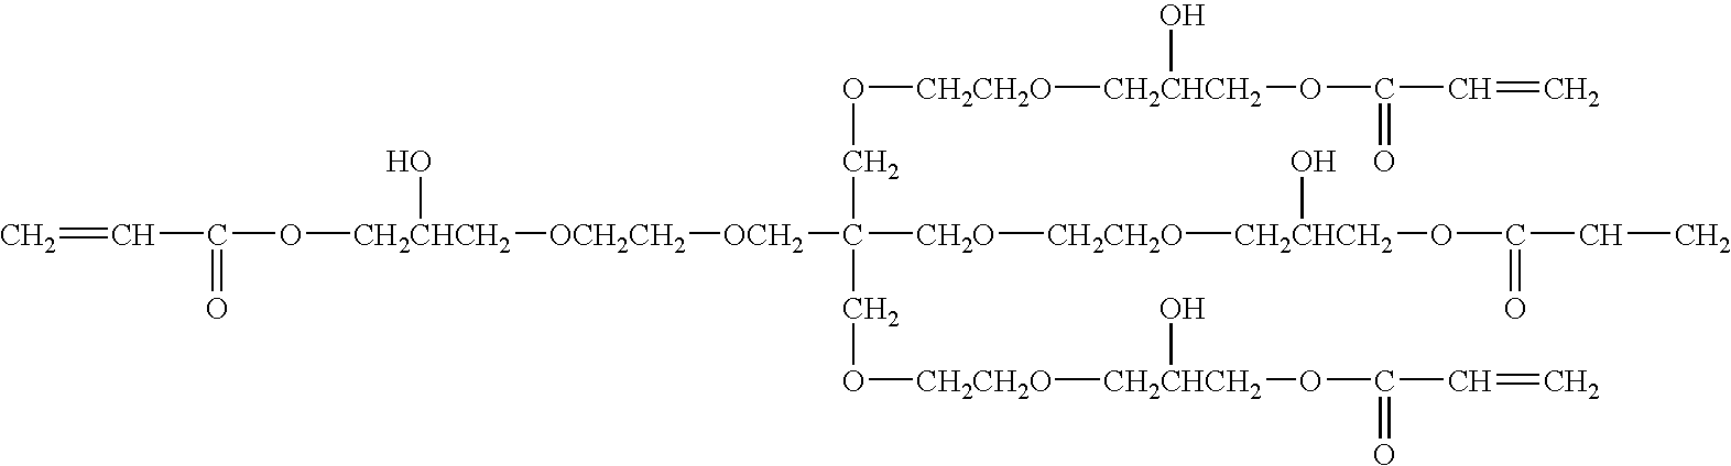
C=CC(O[CH2CHCH2](O)[OCH2CH2][OCH2]C(CO[CH2CH2O][CH2CHCH2](O)OC(C=C)=O)([CH2O][CH2CH2O][CH2CHCH2](O)OC(CC)=O)CO[CH2CH2O][CH2CHCH2](OC(C=C)=O)O)=O
